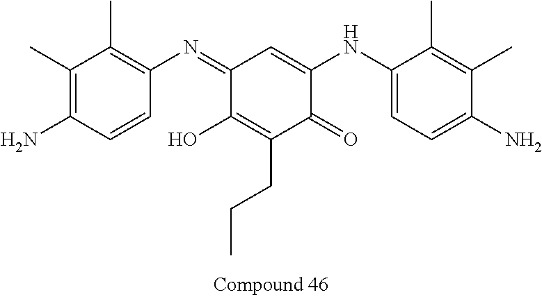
C1(C)=C(N)C=CC(N=C2C(O)=C(CCC)C(=O)C(NC3=CC=C(N)C(C)=C3C)=C2)=C1C
